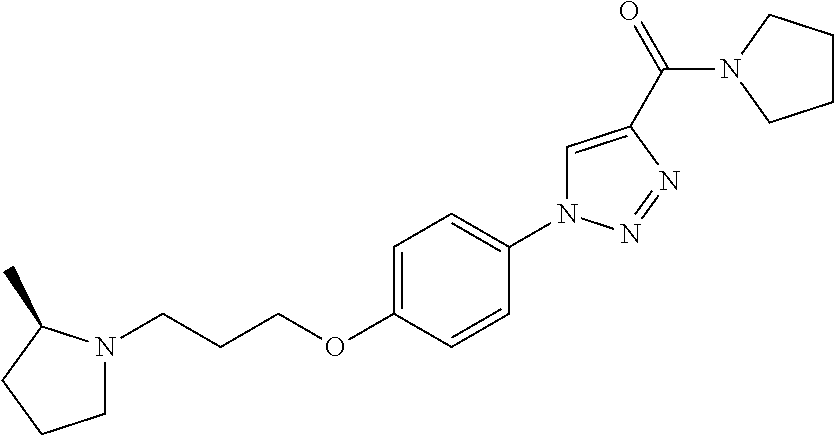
C(COC1=CC=C(N2C=C(C(=O)N3CCCC3)N=N2)C=C1)CN1CCCC1C
